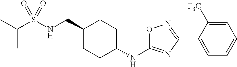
C(S(NCC1CCC(NC2=NC(C3=CC=CC=C3[F3C])=NO2)CC1)(=O)=O)(C)C
